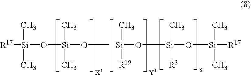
[R17][Si](C)(C)O[Si](C)(C)OC.[Si](C)([R19])O[Si](C)([R3])O[Si](C)(C)[R17]
